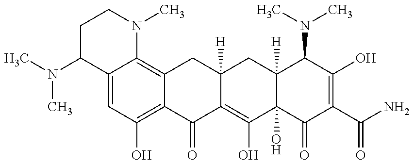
CN(C1C2=CC(O)=C3C(=C2N(C)CC1)CC1([H])C(=C(O)C2(O)C([H])(C1)C(N(C)C)C(O)=C(C(N)=O)C2=O)C3=O)C
